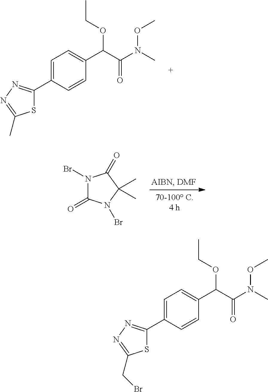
C1=C(C2=NN=C(C)S2)C=CC(C(C(N(C)OC)=O)OCC)=C1.N1(Br)C(=O)N(Br)C(C)(C)C1=O.C1=C(C2=NN=C(CBr)S2)C=CC(C(C(N(C)OC)=O)OCC)=C1
